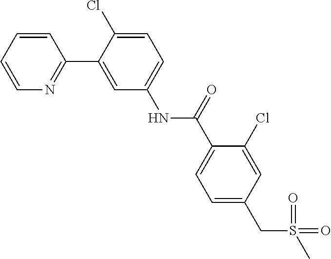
C1=CC=CN=C1C1=CC(NC(C2=CC=C(CS(=O)(C)=O)C=C2Cl)=O)=CC=C1Cl
